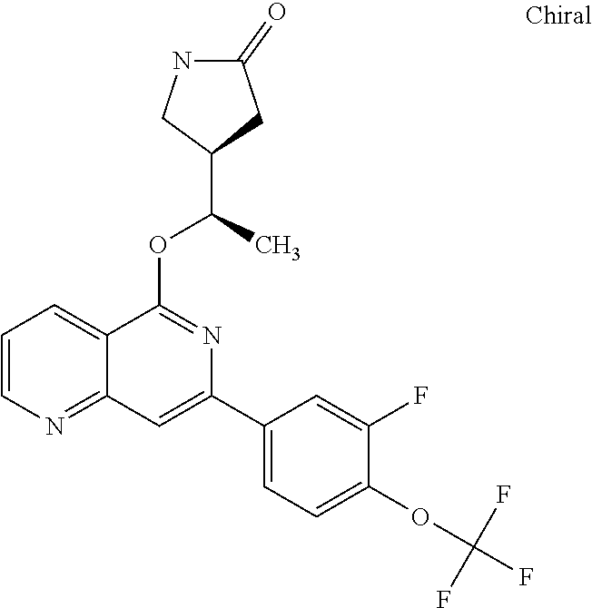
C12=NC=CC=C1C(OC(C)C1CC(=O)NC1)=NC(C1=CC=C(OC(F)(F)F)C(F)=C1)=C2
